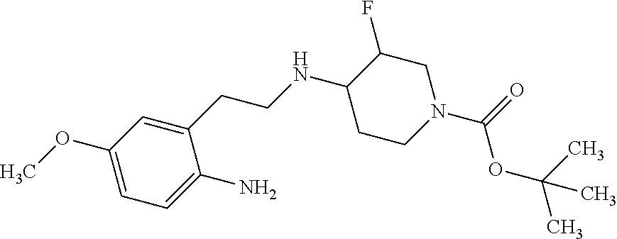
C1(CCNC2CCN(C(=O)OC(C)(C)C)CC2F)=CC(OC)=CC=C1N
